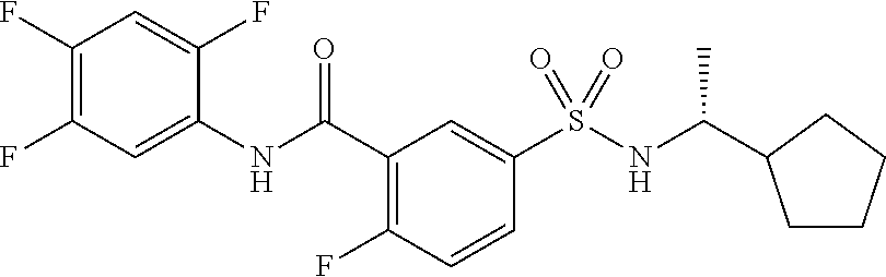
C1(C(NC2=CC(F)=C(F)C=C2F)=O)=C(F)C=CC(S(=O)(=O)NC(C)C2CCCC2)=C1
